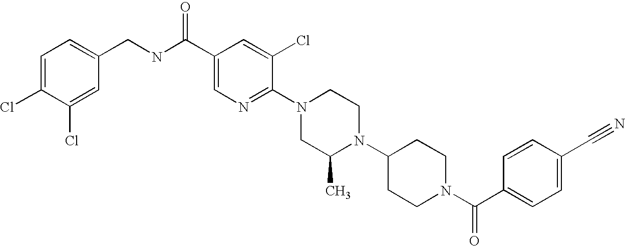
C1(C#N)=CC=C(C(N2CCC(N3C(C)CN(C4=NC=C(C(NCC5=CC=C(Cl)C(Cl)=C5)=O)C=C4Cl)CC3)CC2)=O)C=C1
